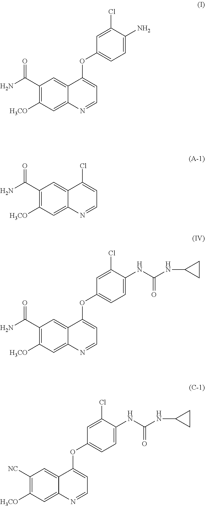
C1(Cl)=CC(OC2=CC=NC3=CC([H3CO])=C(C(N)=O)C=C23)=CC=C1N.C1(Cl)=CC(OC2=CC=NC3=CC([H3CO])=C(C(N)=O)C=C23)=CC=C1NC(NC1CC1)=O.ClC1=CC=NC2=CC([H3CO])=C(C(N)=O)C=C12.C1(Cl)=CC(OC2=CC=NC3=CC([H3CO])=C([NC])C=C23)=CC=C1NC(NC1CC1)=O
